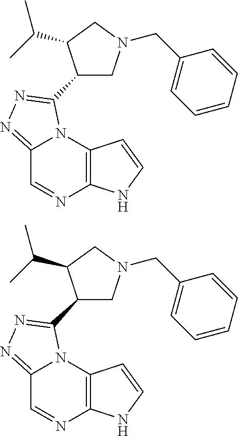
C12=C(N3C(=NN=C3C3CN(CC4=CC=CC=C4)CC3C(C)C)C=N1)C=CN2.C12=C(N3C(=NN=C3C3CN(CC4=CC=CC=C4)CC3C(C)C)C=N1)C=CN2
